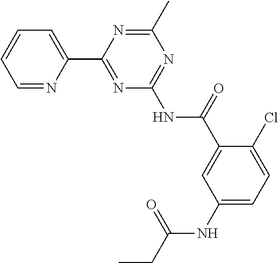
C1=NC(C2=NC(NC(=O)C3=CC(NC(CC)=O)=CC=C3Cl)=NC(C)=N2)=CC=C1
